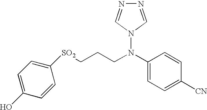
C1=C(O)C=CC([SO2]CCCN(C2=CC=C([CN])C=C2)N2C=NN=C2)=C1
